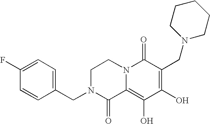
C1N(CC2=CC=C(F)C=C2)C(=O)C2=C(O)C(O)=C(CN3CCCCC3)C(=O)N2C1
